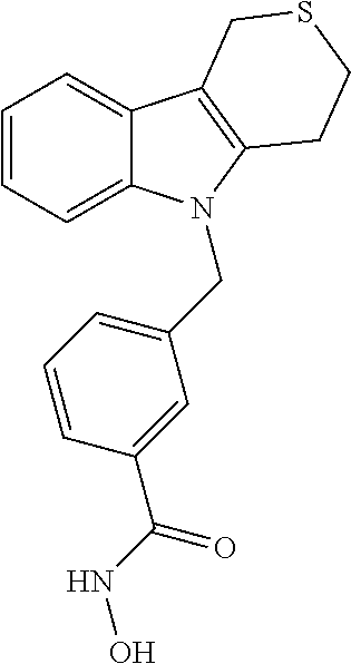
C1=CC=C2C(=C1)C1=C(N2CC2=CC=CC(C(NO)=O)=C2)CCSC1
